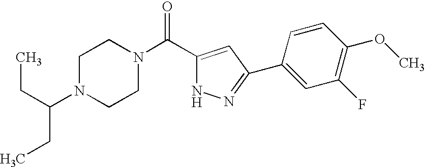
C(C(N1CCN(C(C2=CC(C3=CC(F)=C(OC)C=C3)=NN2)=O)CC1)CC)C
